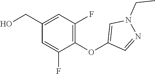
C1(OC2=CN(CC)N=C2)=C(F)C=C(CO)C=C1F
